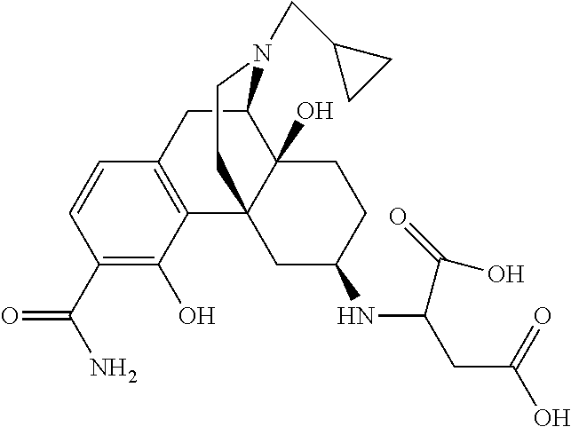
C1(C(N)=O)=C(O)C2=C(C=C1)CC1C3(O)C2(CC(NC(CC(O)=O)C(=O)O)CC3)CCN1CC1CC1
